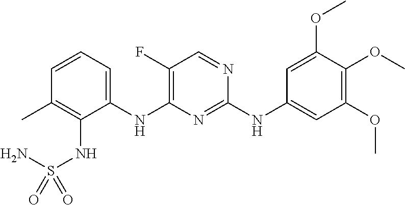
C1=CC=C(NC2=C(F)C=NC(NC3=CC(OC)=C(OC)C(OC)=C3)=N2)C(NS(=O)(N)=O)=C1C
